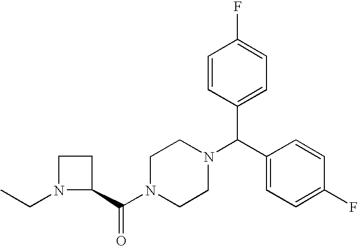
C(N1CCN(C(C2=CC=C(F)C=C2)C2=CC=C(F)C=C2)CC1)(=O)C1CCN1CC
